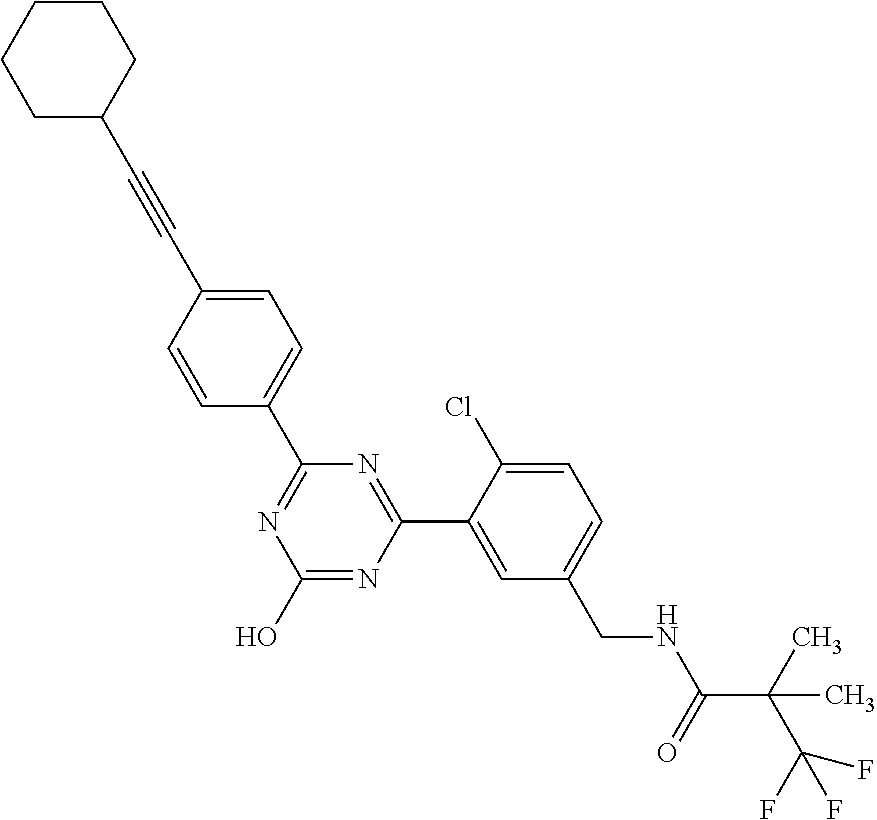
N1=C(C2=CC=C(C#CC3CCCCC3)C=C2)N=C(C2=CC(CNC(C(C(F)(F)F)(C)C)=O)=CC=C2Cl)N=C1O
